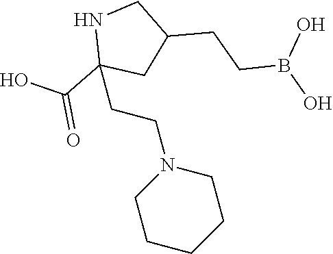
N1C(C(O)=O)(CCN2CCCCC2)CC(CCB(O)O)C1
